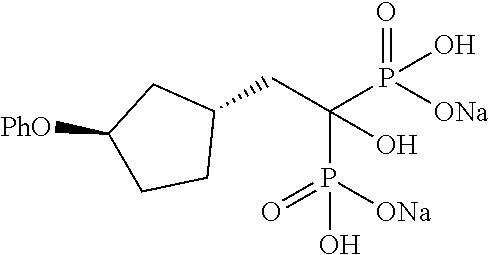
C1(CC(P([ONa])(=O)O)(P([ONa])(=O)O)O)CC([PhO])CC1
